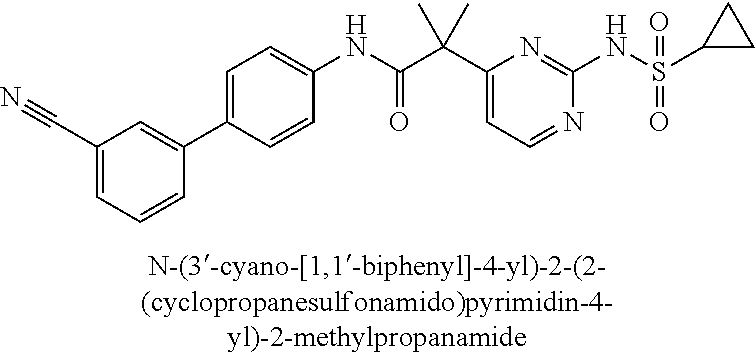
C1(NC(=O)C(C2=CC=NC(NS(=O)(=O)C3CC3)=N2)(C)C)=CC=C(C2=CC(C#N)=CC=C2)C=C1
